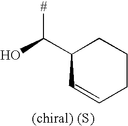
C1(C(O)[#])C=CCCC1
